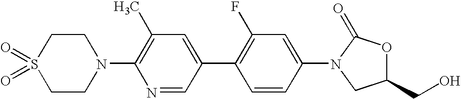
C1CN(C2=C(C)C=C(C3=C(F)C=C(N4C(=O)OC(CO)C4)C=C3)C=N2)CCS1(=O)=O
